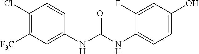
C1(NC(NC2=CC([F3C])=C(Cl)C=C2)=O)=CC=C(O)C=C1F
